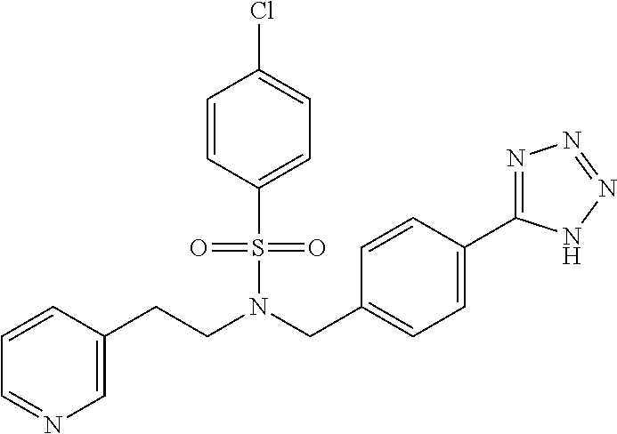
C(CN(CC1=CC=C(C2=NN=NN2)C=C1)S(=O)(=O)C1=CC=C(Cl)C=C1)C1=CN=CC=C1
